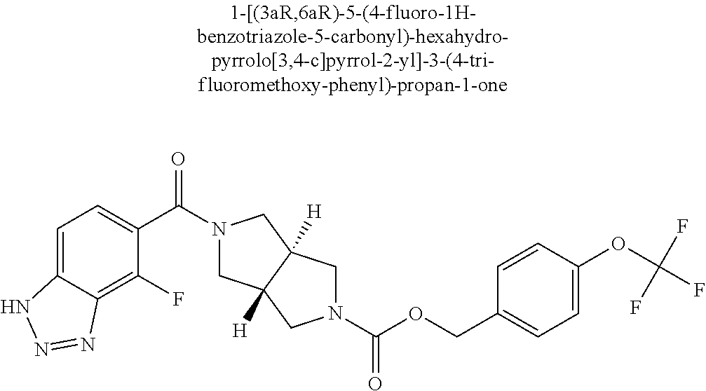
C1=C2C(=C(F)C(C(N3CC4([H])C([H])(C3)CN(C(OCC3=CC=C(OC(F)(F)F)C=C3)=O)C4)=O)=C1)N=NN2
